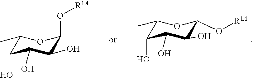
C1(O)C(C)OC(O[R1A])C(O)C1O.C1(O)C(C)OC(O[R1A])C(O)C1O
